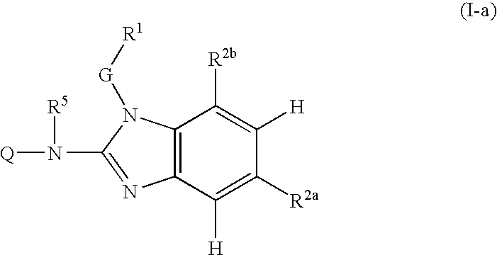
C12=C(N([G][R1])C(N([Q])[R5])=N1)C([R2b])=C([H])C([R2a])=C2[H]
